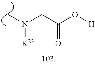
C(C(O[H])=O)N([R23])C
